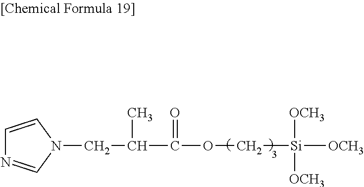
C1=CN(CC(C(OC[Si]([OCH3])([OCH3])[OCH3])=O)C)C=N1
